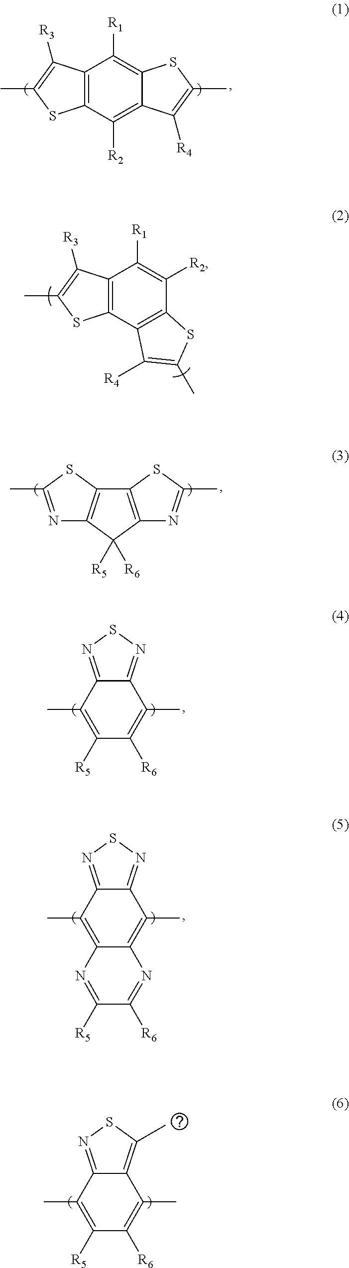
C12=C(C([R2])=C3C(=C1[R1])SC(C)=C3[R4])SC(C)=C2[R3].C12=C(C3=C(C([R2])=C1[R1])SC(C)=C3[R4])SC(C)=C2[R3].N1=C(C)SC2=C1C([R5])([R6])C1=C2SC(C)=N1.C1(C)=C([R5])C([R6])=C(C)C2=NSN=C12.C1(C)=C2C(=C(C)C3=NSN=C13)N=C([R6])C([R5])=N2.C1(C)=C([R5])C([R6])=C(C)C2=C(C)SN=C12
